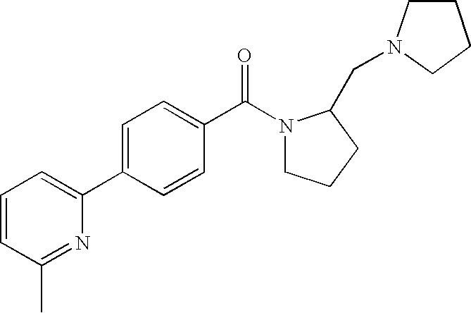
C1=CC=C(C2=CC=C(C(N3CCCC3CN3CCCC3)=O)C=C2)N=C1C
